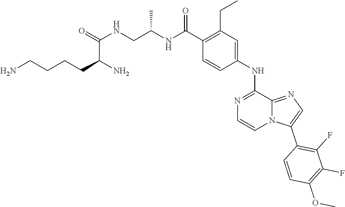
N1=C(NC2=CC(CC)=C(C(=O)NC(CNC(=O)C(N)CCCCN)C)C=C2)C2=NC=C(C3=C(F)C(F)=C(OC)C=C3)N2C=C1
